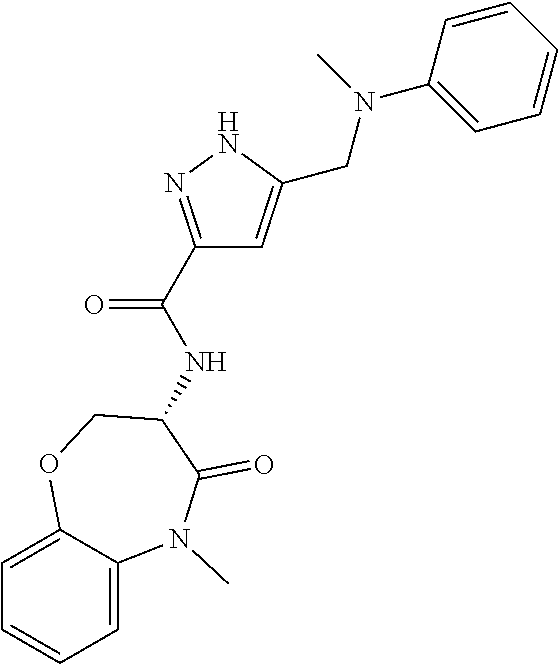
C1=C2C(=CC=C1)N(C)C(=O)C(NC(=O)C1=NNC(CN(C3=CC=CC=C3)C)=C1)CO2
